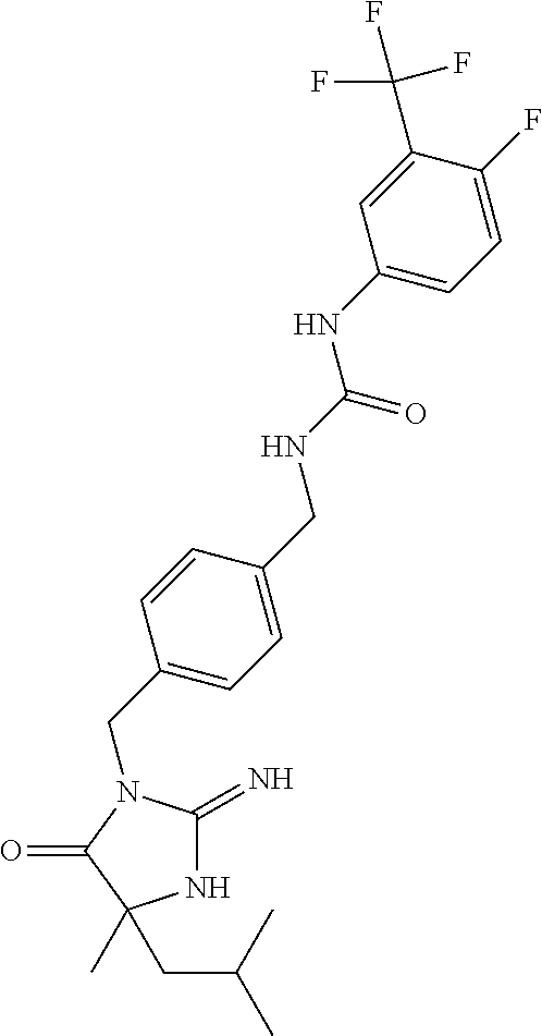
N1C(=N)N(CC2=CC=C(CNC(=O)NC3=CC=C(F)C(C(F)(F)F)=C3)C=C2)C(=O)C1(C)CC(C)C
